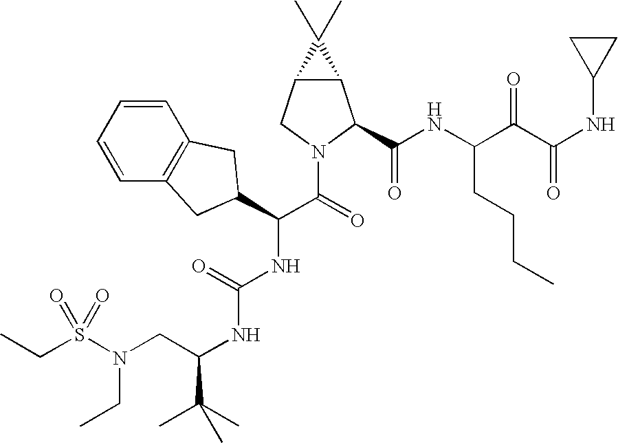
C1=CC=CC2=C1CC(C(C(=O)N1CC3C(C1C(NC(C(C(NC1CC1)=O)=O)CCCC)=O)C3(C)C)NC(NC(C(C)(C)C)CN(S(CC)(=O)=O)CC)=O)C2
